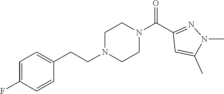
C1=C(F)C=CC(CCN2CCN(C(C3=NN(C)C(C)=C3)=O)CC2)=C1
